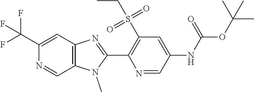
C1(C(F)(F)F)=CC2=C(C=N1)N(C)C(C1=C(S(=O)(=O)CC)C=C(NC(OC(C)(C)C)=O)C=N1)=N2
